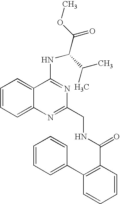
C1=CC=C2C(=C1)C(NC(C(C)C)C(OC)=O)=NC(CNC(=O)C1=C(C3=CC=CC=C3)C=CC=C1)=N2
